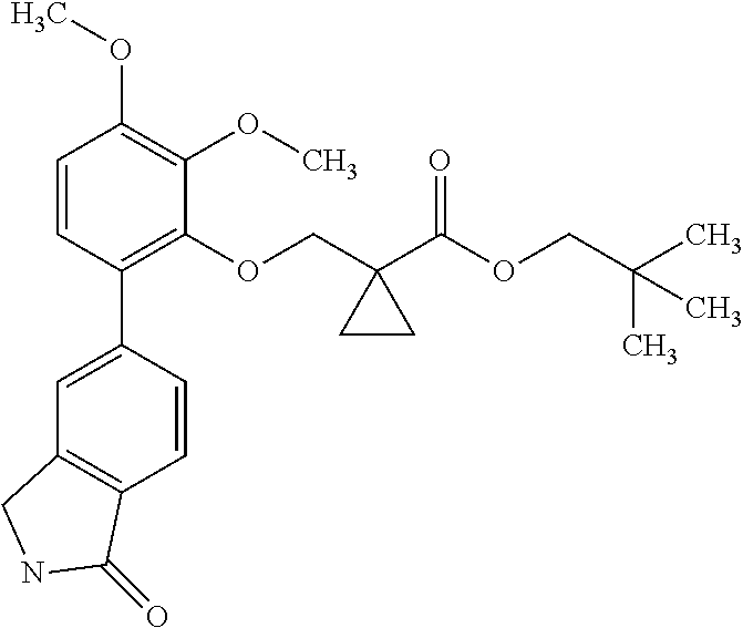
C1=CC(C2=CC3=C(C=C2)C(=O)NC3)=C(OCC2(C(OCC(C)(C)C)=O)CC2)C(OC)=C1OC
